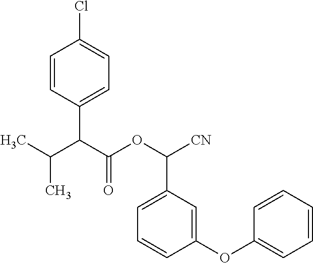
C1=CC(C(C(OC([CN])C2=CC=CC(OC3=CC=CC=C3)=C2)=O)C(C)C)=CC=C1Cl
